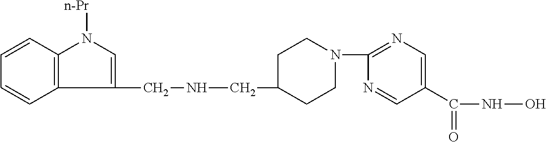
C12=C(C=CC=C1)N([n-Pr])C=C2CNCC1CCN(C2=NC=C(C(=O)NO)C=N2)CC1
